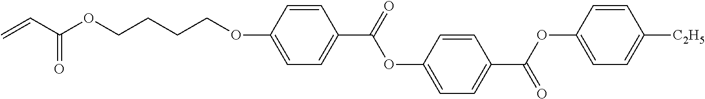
C=CC(OCCCCOC1=CC=C(C(=O)OC2=CC=C(C(OC3=CC=C([C2H5])C=C3)=O)C=C2)C=C1)=O
